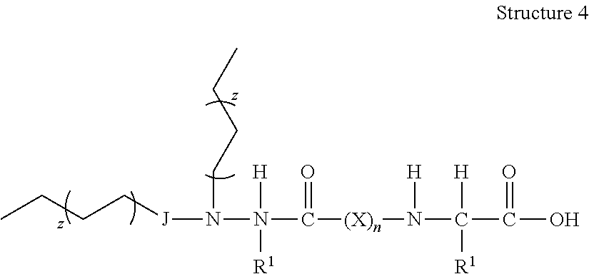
N([H])(N(CCCC)[J]CCCC)([R1])C(=O)[(X)n]N([H])C([H])([R1])C(=O)O
